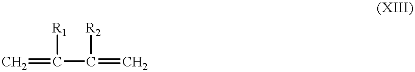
C=C(C([R2])=C)[R1]
